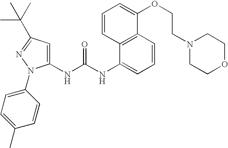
C1=C(NC(NC2=CC=CC3=C2C=CC=C3OCCN2CCOCC2)=O)N(C2=CC=C(C)C=C2)N=C1C(C)(C)C
